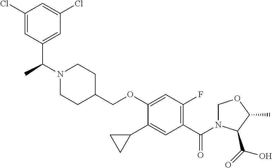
C1(Cl)=CC(C(C)N2CCC(COC3=CC(F)=C(C(=O)N4COC(C)C4C(=O)O)C=C3C3CC3)CC2)=CC(Cl)=C1
